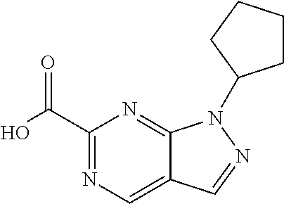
C1(C(O)=O)=NC=C2C(=N1)N(C1CCCC1)N=C2
